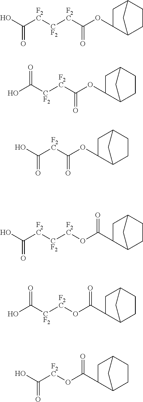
OC([F2C][CF2][F2C]OC(C1C2CCC(C1)C2)=O)=O.OC([CF2][F2C]OC(C1C2CCC(C1)C2)=O)=O.OC([F2C]OC(C1C2CCC(C1)C2)=O)=O.OC([F2C][CF2][F2C]C(OC1C2CCC(C1)C2)=O)=O.OC([CF2][F2C]C(OC1C2CCC(C1)C2)=O)=O.OC([F2C]C(OC1C2CCC(C1)C2)=O)=O
